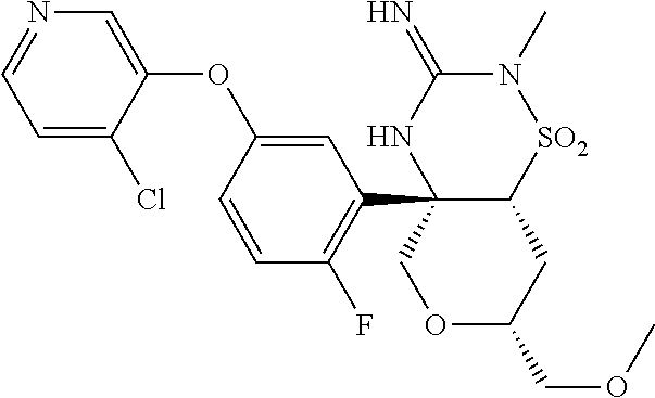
C1=C(Cl)C(OC2=CC(C34C([SO2]N(C)C(=N)N3)CC(COC)OC4)=C(F)C=C2)=CN=C1
